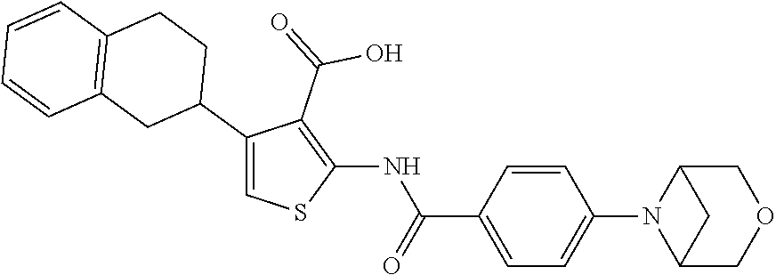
C1(C2CCC3=C(C2)C=CC=C3)=CSC(NC(C2=CC=C(N3C4COCC3C4)C=C2)=O)=C1C(=O)O
